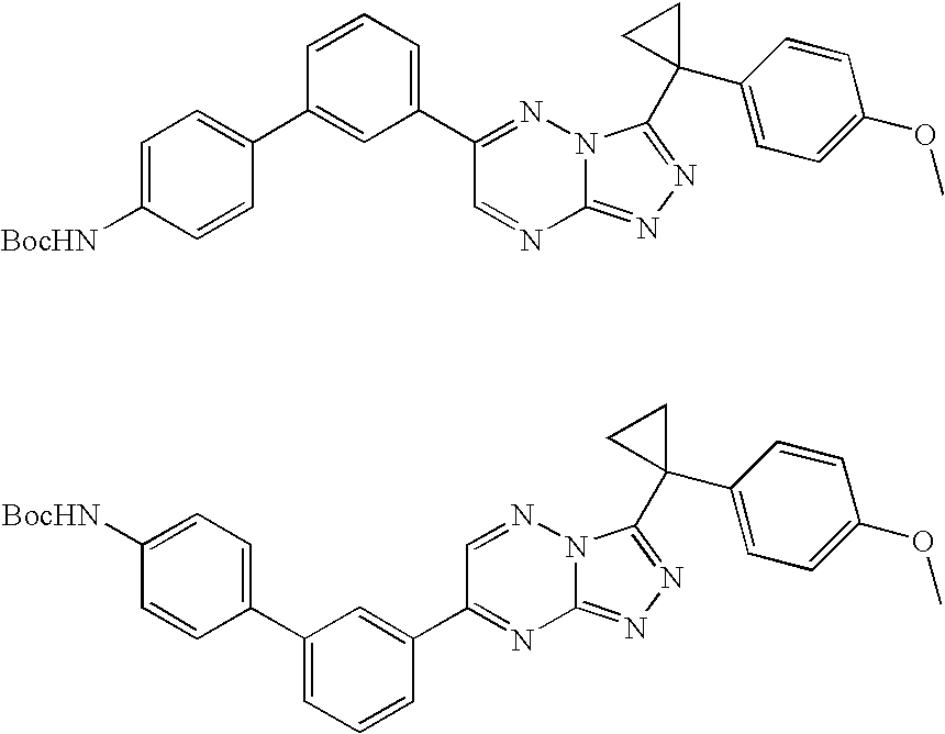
C12=NN=C(C3(C4=CC=C(OC)C=C4)CC3)N1N=C(C1=CC=CC(C3=CC=C([BocHN])C=C3)=C1)C=N2.C12=NN=C(C3(C4=CC=C(OC)C=C4)CC3)N1N=CC(C1=CC(C3=CC=C([BocHN])C=C3)=CC=C1)=N2
